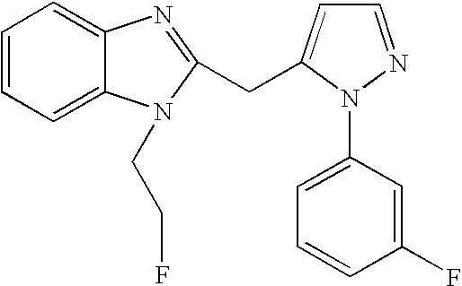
C1=CC=C2C(=C1)N=C(CC1=CC=NN1C1=CC=CC(F)=C1)N2CCF
